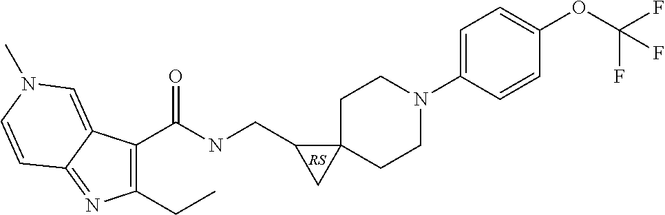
C1(CC)=C(C(NCC2CC23CCN(C2=CC=C(OC(F)(F)F)C=C2)CC3)=O)C2=CN(C)C=CC2=N1
